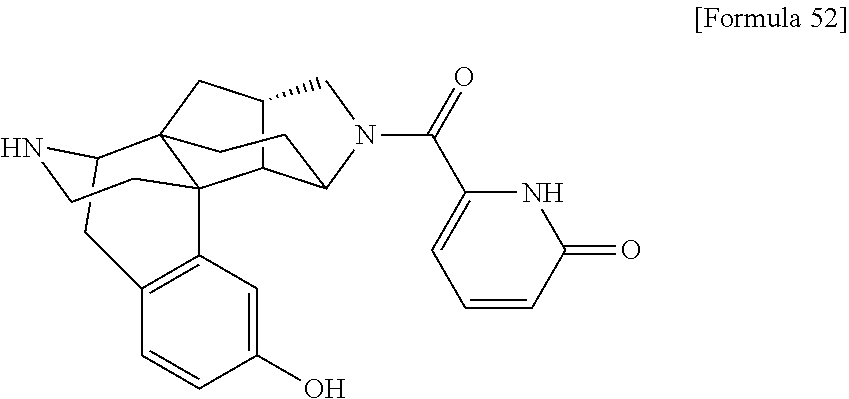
C12C3C(N(C(=O)C4=CC=CC(=O)N4)C1)CCC1(C2)C32C3=C(CC1NCC2)C=CC(O)=C3
